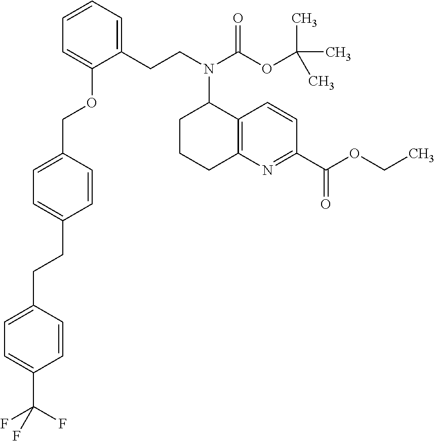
C(C1=CC=C(COC2=CC=CC=C2CCN(C2CCCC3=C2C=CC(C(OCC)=O)=N3)C(OC(C)(C)C)=O)C=C1)CC1=CC=C(C(F)(F)F)C=C1
